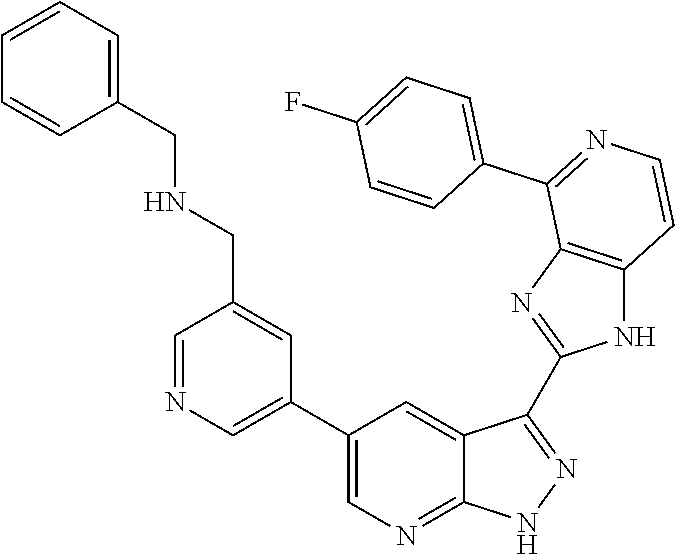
C1=NC=C(C2=CN=C3C(=C2)C(C2=NC4=C(N2)C=CN=C4C2=CC=C(F)C=C2)=NN3)C=C1CNCC1=CC=CC=C1
